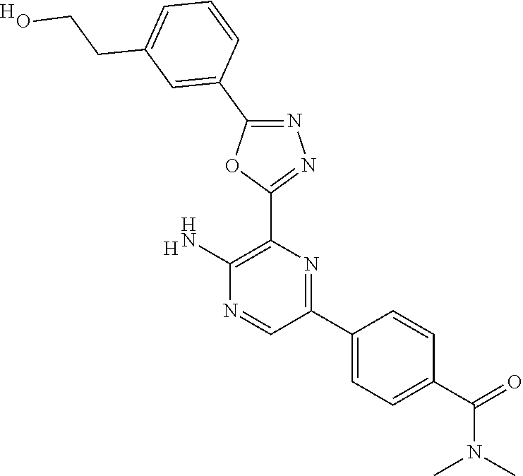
C1(N)=C(C2=NN=C(C3=CC(CCO)=CC=C3)O2)N=C(C2=CC=C(C(=O)N(C)C)C=C2)C=N1.[H].[H]
